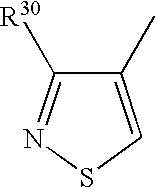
C1(C)=CSN=C1[R30]
